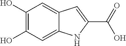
C1(O)=C(O)C=C2C(=C1)C=C(C(=O)O)N2
